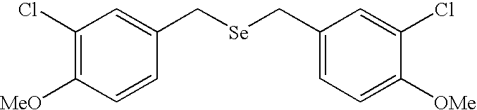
C1(Cl)=C([MeO])C=CC(C[Se]CC2=CC=C([OMe])C(Cl)=C2)=C1
